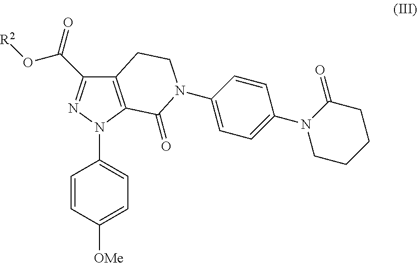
C12=C(N(C3=CC=C([OMe])C=C3)N=C1C(=O)O[R2])C(=O)N(C1=CC=C(N3CCCCC3=O)C=C1)CC2
